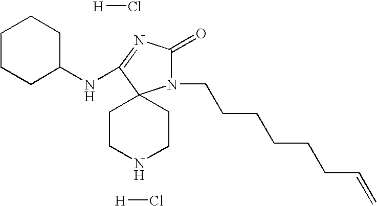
N1CCC2(CC1)N(CCCCCCC=C)C(=O)N=C2NC1CCCCC1.Cl[H].Cl[H]
